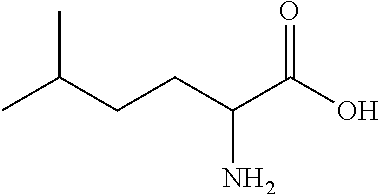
C(CCC(C(O)=O)N)(C)C
